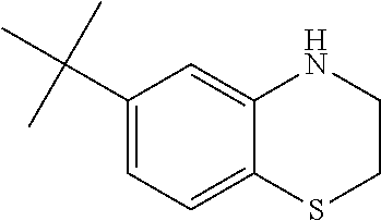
C1(C(C)(C)C)=CC=C2C(=C1)NCCS2
